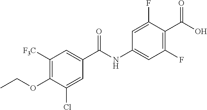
C1([F3C])=C(OCC)C(Cl)=CC(C(NC2=CC(F)=C(C(O)=O)C(F)=C2)=O)=C1
